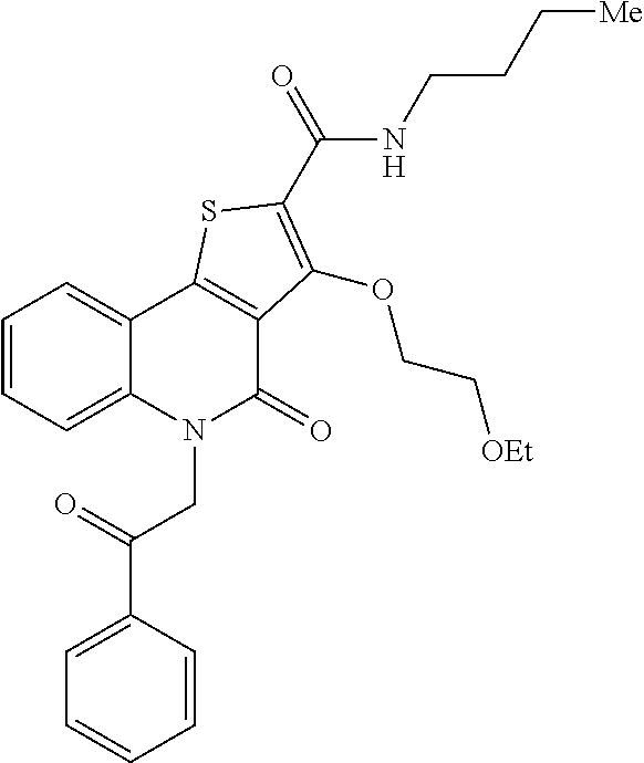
C1=CC=C2C(=C1)C1=C(C(=O)N2CC(C2=CC=CC=C2)=O)C(OCC[OEt])=C(C(=O)NCCC[Me])S1
